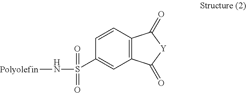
C1=CC2=C(C=C1S(=O)(=O)N[Polyolefin])C(=O)[Y]C2=O
